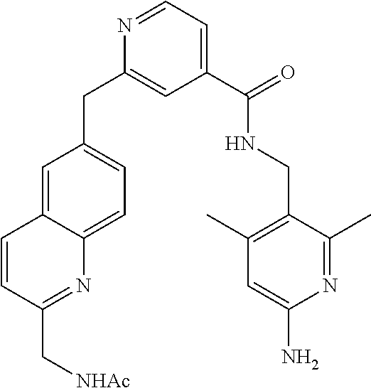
N1=CC=C(C(NCC2=C(C)C=C(N)N=C2C)=O)C=C1CC1=CC=C2C(=C1)C=CC(C[NHAc])=N2
